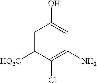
C1=C([HO2C])C(Cl)=C(N)C=C1O
